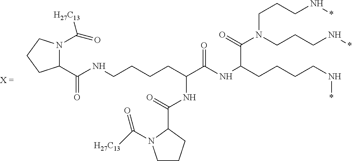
N1(C([H27C13])=O)C(C(NCCCCC(C(NC(CCCCN*)C(N(CCCN*)CCCN*)=O)=O)NC(C2CCCN2C([H27C13])=O)=O)=O)CCC1
